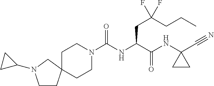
C(NC(C(NC1(C#N)CC1)=O)CC(F)(CCC)F)(N1CCC2(CC1)CCN(C1CC1)C2)=O
